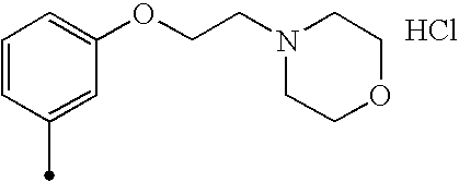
C1=CC(C)=CC(OCCN2CCOCC2)=C1.Cl
